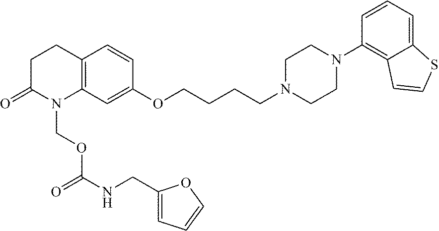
C12=C(C=C(OCCCCN3CCN(C4=C5C(=CC=C4)SC=C5)CC3)C=C1)N(COC(=O)NCC1=CC=CO1)C(=O)CC2
